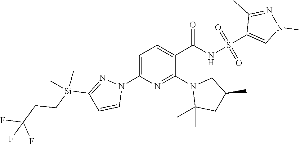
N1(C2=NC(N3C=CC([Si](CCC(F)(F)F)(C)C)=N3)=CC=C2C(=O)NS(=O)(=O)C2=CN(C)N=C2C)C(C)(C)CC(C)C1
